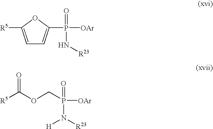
C(P([OAr])(=O)N([R23])[H])OC([R5])=O.P([OAr])(=O)(N[R23])C1=CC=C([R5])O1
